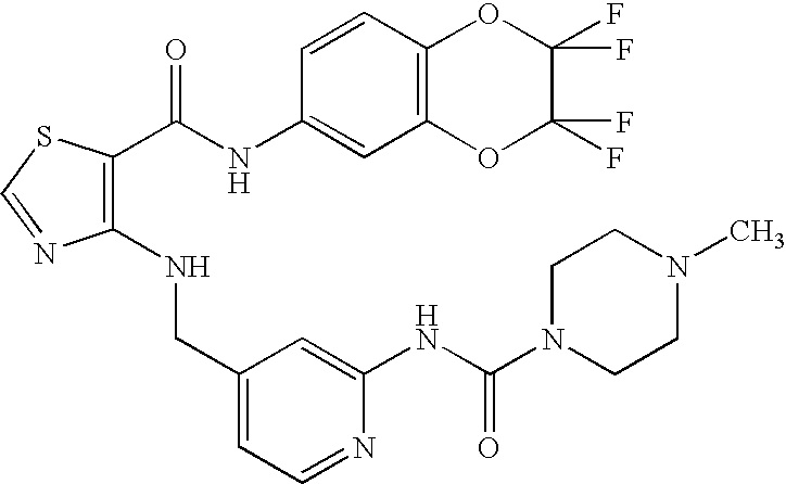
C1(NCC2=CC=NC(NC(N3CCN(C)CC3)=O)=C2)=C(C(NC2=CC3=C(C=C2)OC(F)(F)C(F)(F)O3)=O)SC=N1
